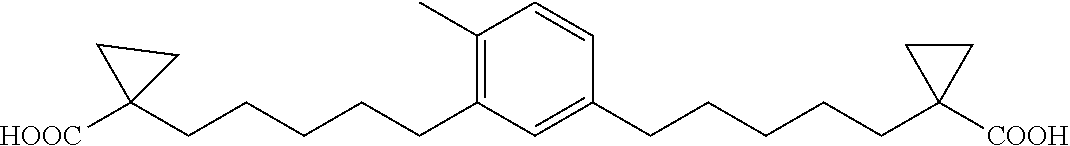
C1(CCCCCC2([HOOC])CC2)=C(C)C=CC(CCCCCC2([COOH])CC2)=C1
